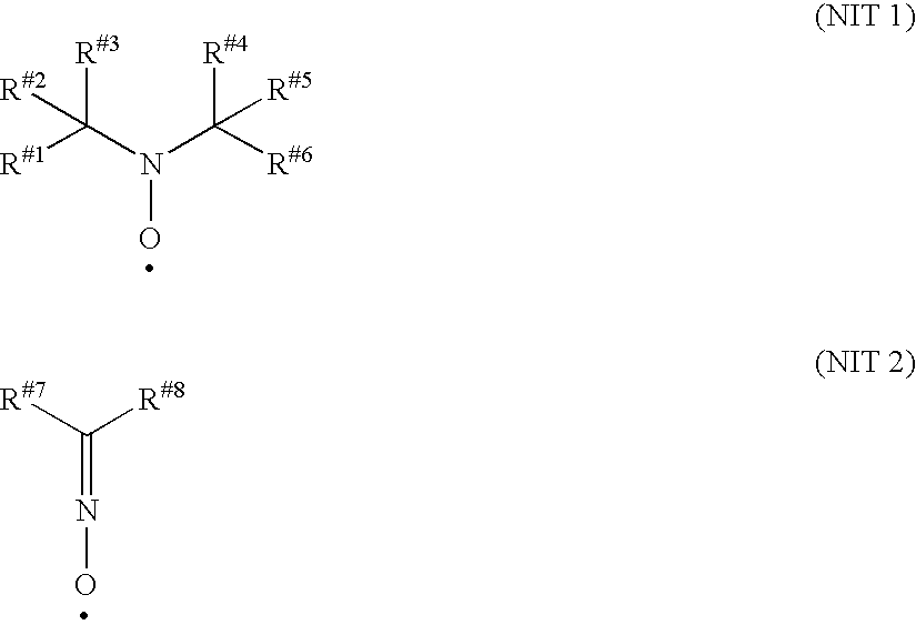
[R#3]C([R#2])(N(O)C([R#5])([R#4])[R#6])[R#1].[R#7]C([R#8])=NO
